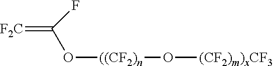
[F2C]=C(O[((CF2)n]O[(CF2)m)xCF3])F
